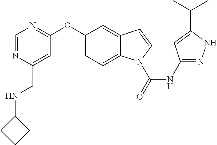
C1(OC2=NC=NC(CNC3CCC3)=C2)=CC=C2C(=C1)C=CN2C(NC1=NNC(C(C)C)=C1)=O
